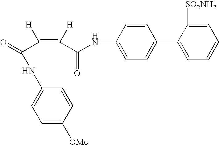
C1=CC(NC(=O)C(=C(C(NC2=CC=C([OMe])C=C2)=O)[H])[H])=CC=C1C1=CC=CC=C1[SO2NH2]
